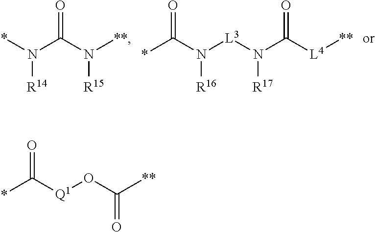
*N(C(N([**])[R15])=O)[R14].C(N([L3]N(C([L4][**])=O)[R17])[R16])(*)=O.*C([Q1]OC([**])=O)=O
